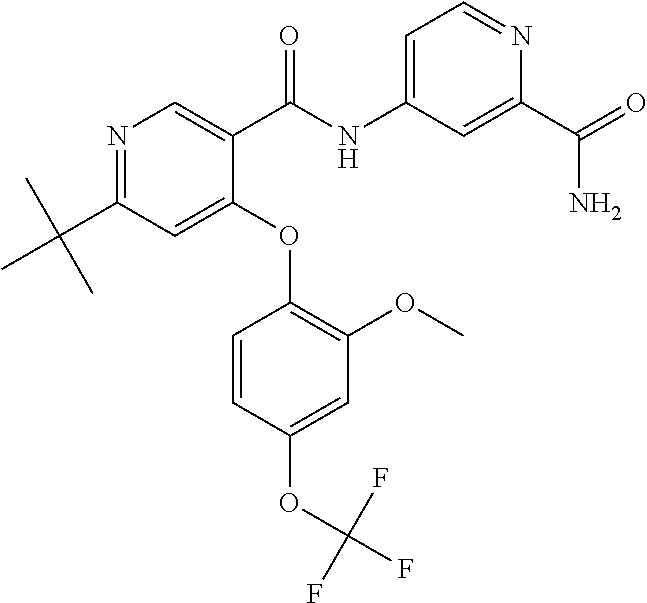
C1(OC2=C(OC)C=C(OC(F)(F)F)C=C2)=CC(C(C)(C)C)=NC=C1C(NC1=CC=NC(C(=O)N)=C1)=O
